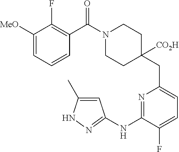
C1([MeO])=CC=CC(C(=O)N2CCC(CC3=CC=C(F)C(NC4=NNC(C)=C4)=N3)([CO2H])CC2)=C1F
